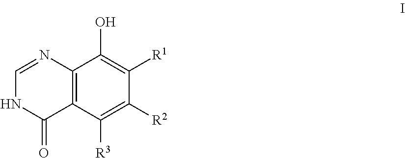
C12=C(C([R3])=C([R2])C([R1])=C1O)C(=O)NC=N2
